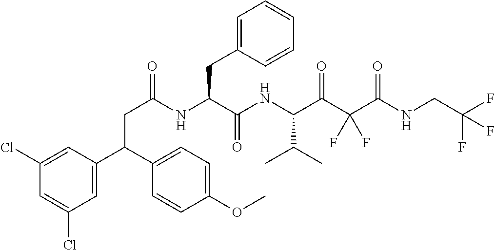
C(C(NC(C(NC(C(C(C(NCC(F)(F)F)=O)(F)F)=O)C(C)C)=O)CC1=CC=CC=C1)=O)C(C1=CC(Cl)=CC(Cl)=C1)C1=CC=C(OC)C=C1
